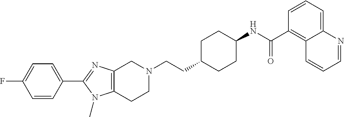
C1(C2=CC=C(F)C=C2)=NC2=C(N1C)CCN(CCC1CCC(NC(C3=C4C(=CC=C3)N=CC=C4)=O)CC1)C2
